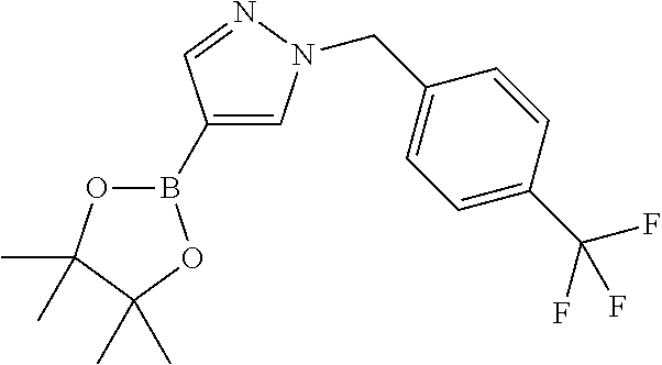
O1B(C2=CN(CC3=CC=C(C(F)(F)F)C=C3)N=C2)OC(C)(C)C1(C)C
